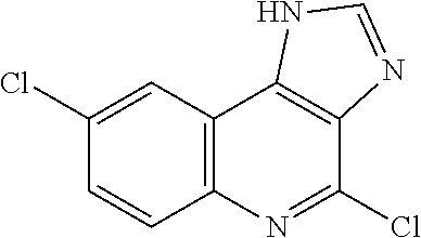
C1(Cl)=CC2=C(C=C1)N=C(Cl)C1=C2NC=N1
